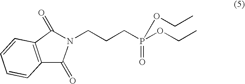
N1(CCCP(OCC)(=O)OCC)C(=O)C2=C(C1=O)C=CC=C2
